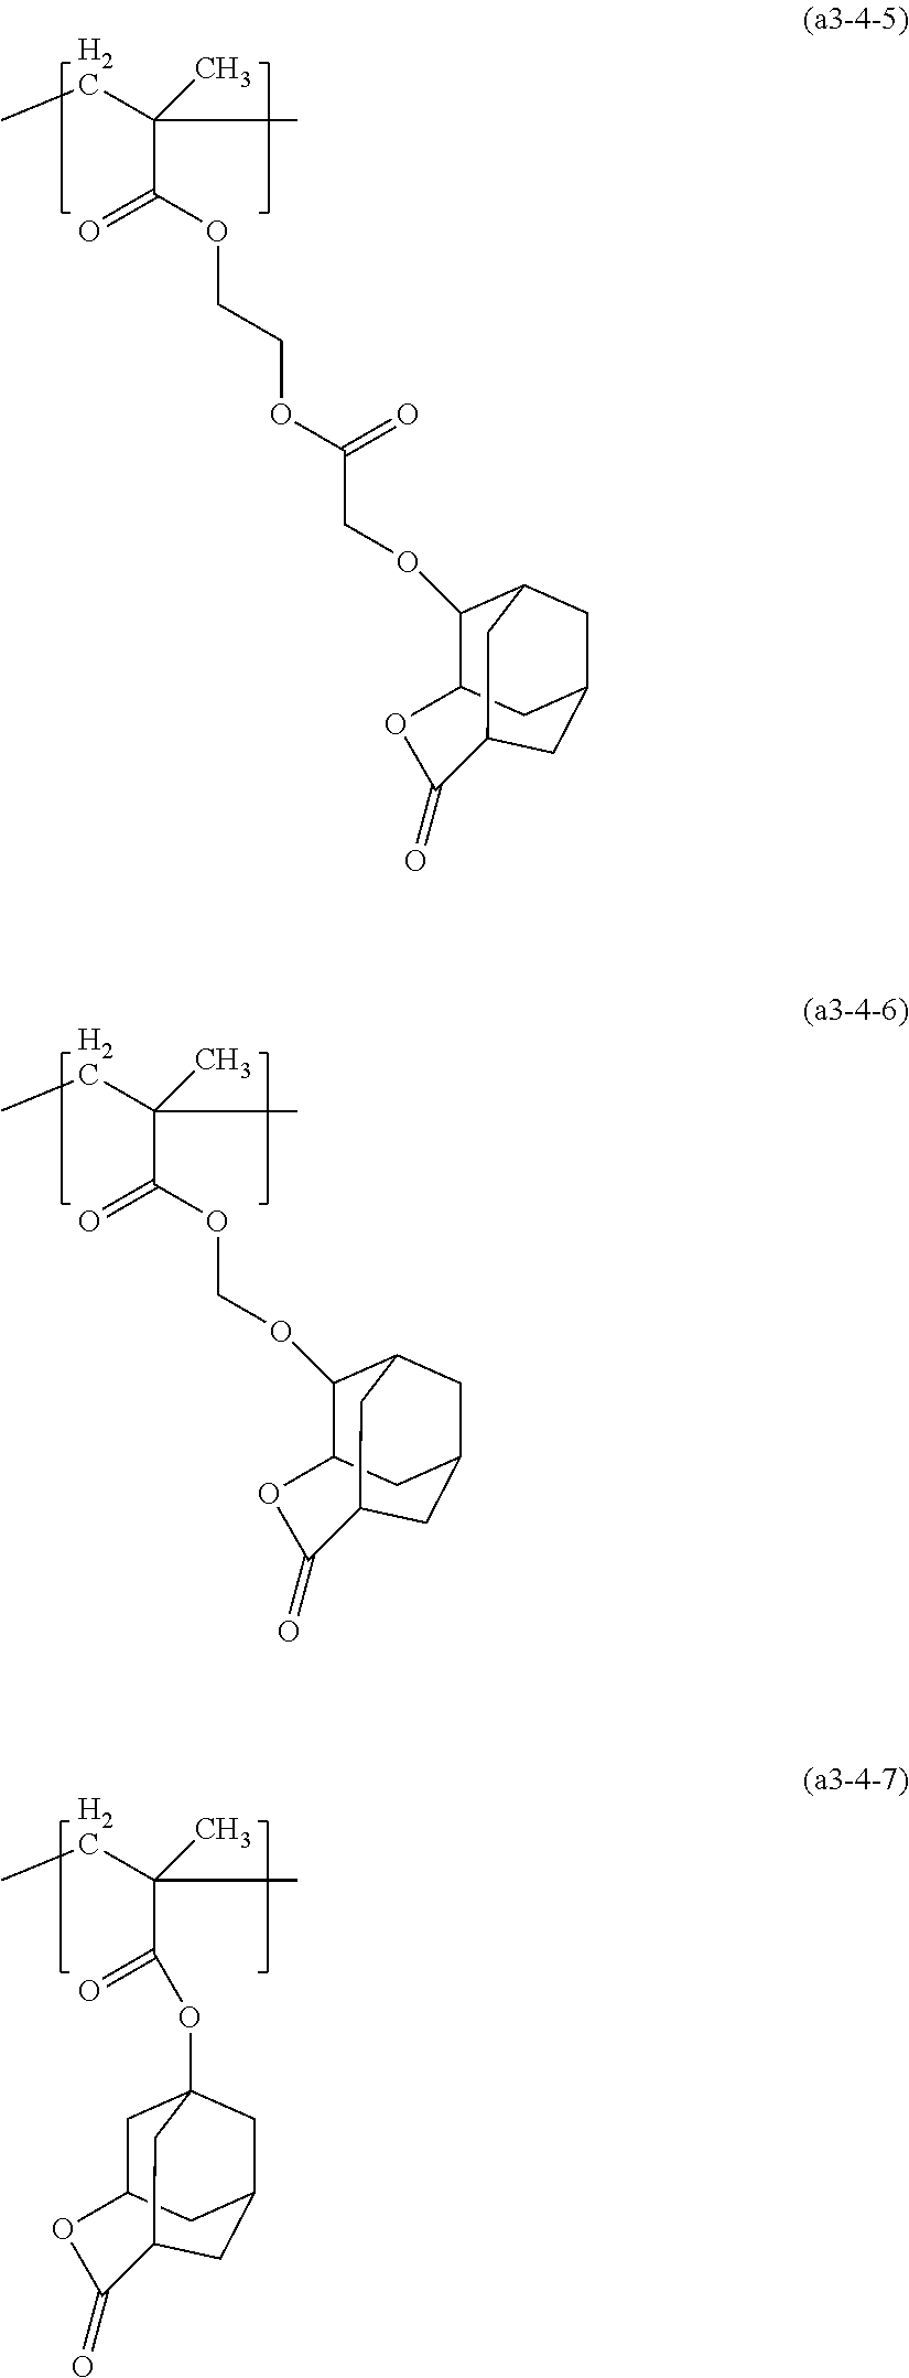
CCC(C)(C)C(=O)OCCOC(COC1C2CC3CC1CC(C3)C(=O)O2)=O.CCC(C)(C)C(=O)OCOC1C2CC3CC1CC(C3)C(=O)O2.CCC(C)(C)C(=O)OC12CC3CC(C1)CC(C2)C(=O)O3
